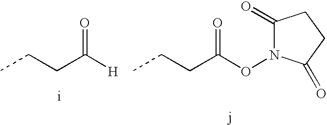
CCCC([H])=O.CCCC(ON1C(=O)CCC1=O)=O
